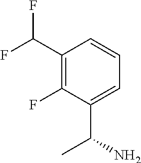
C(C1=C(F)C(C(N)C)=CC=C1)(F)F
